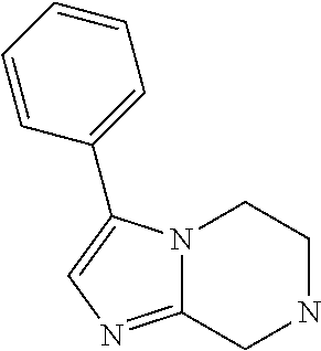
C1=CC=CC(C2=CN=C3N2CCNC3)=C1
